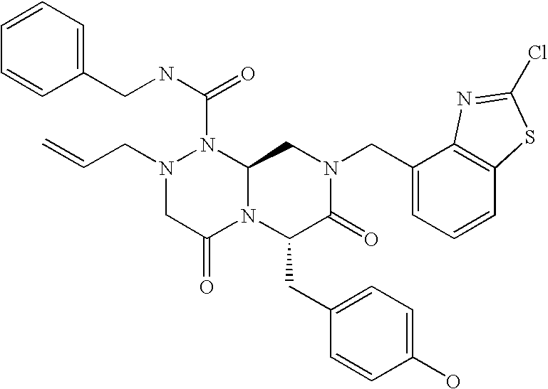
N1(C(NCC2=CC=CC=C2)=O)N(CC=C)CC(=O)N2C1CN(CC1=CC=CC3=C1N=C(Cl)S3)C(=O)C2CC1=CC=C(O)C=C1
